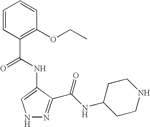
C1(C(=O)NC2=CNN=C2C(NC2CCNCC2)=O)=C(OCC)C=CC=C1
